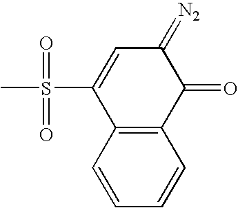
C1=CC2=C(C=C1)C(S(C)(=O)=O)=CC(=[N2])C2=O
